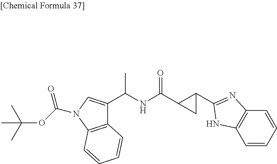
C12=C(N(C(OC(C)(C)C)=O)C=C1C(NC(C1CC1C1=NC3=C(C=CC=C3)N1)=O)C)C=CC=C2
